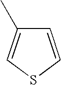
C1=CSC=C1C
